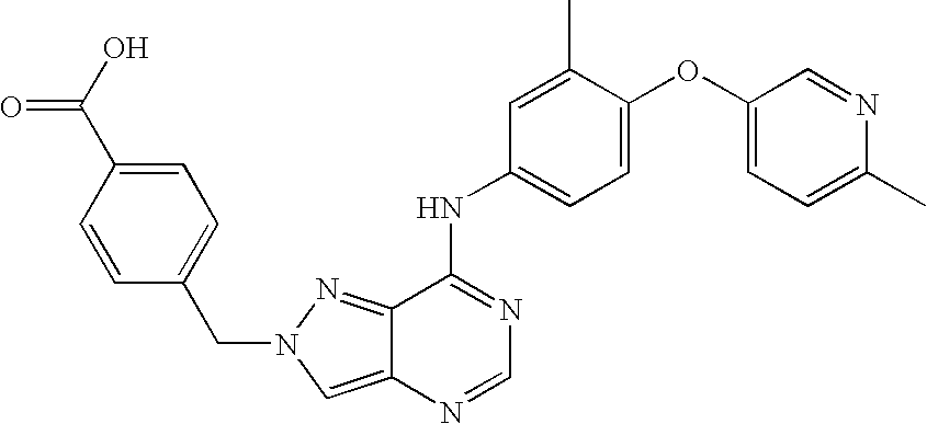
C12=CN(CC3=CC=C(C(=O)O)C=C3)N=C1C(NC1=CC=C(OC3=CC=C(C)N=C3)C(C)=C1)=NC=N2
